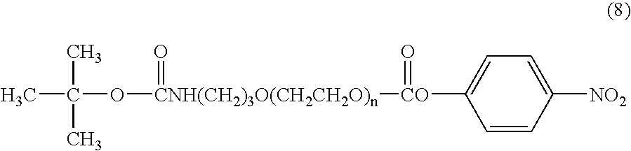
C(C)(O[CNH(CH2)3O(CH2CH2O)n]([CO](=O)C1=CC=C([NO2])C=C1)=O)(C)C
